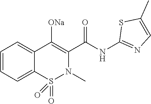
C1=CC=C2C(=C1)C([ONa])=C(C(NC1=NC=C(C)S1)=O)N(C)S2(=O)=O
